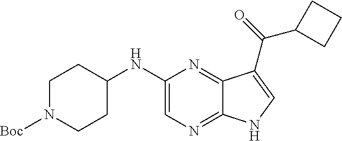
C1=C(NC2CCN([Boc])CC2)N=C2C(=N1)NC=C2C(=O)C1CCC1
